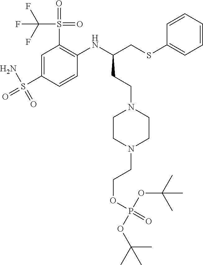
C1=C(S(=O)(N)=O)C=CC(NC(CSC2=CC=CC=C2)CCN2CCN(CCOP(=O)(OC(C)(C)C)OC(C)(C)C)CC2)=C1S(C(F)(F)F)(=O)=O
